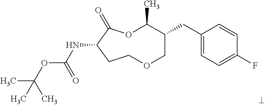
N(C1C(=O)OC(C)C(CC2=CC=C(F)C=C2)COCC1)C(OC(C)(C)C)=O
